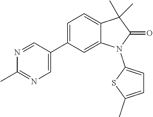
C1=C(C2=CN=C(C)N=C2)C=C2C(=C1)C(C)(C)C(=O)N2C1=CC=C(C)S1
